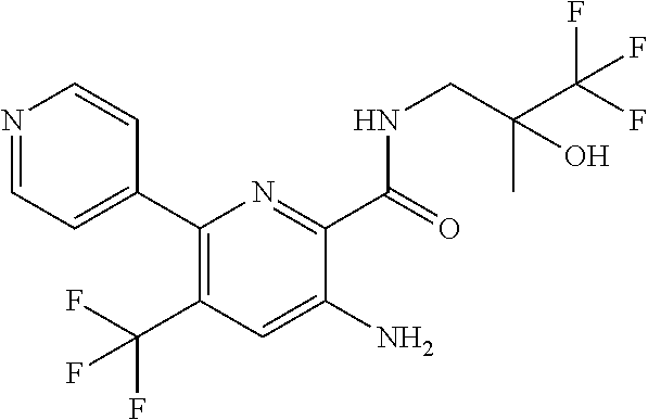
C1(C2=CC=NC=C2)=C(C(F)(F)F)C=C(N)C(C(NCC(C(F)(F)F)(C)O)=O)=N1
